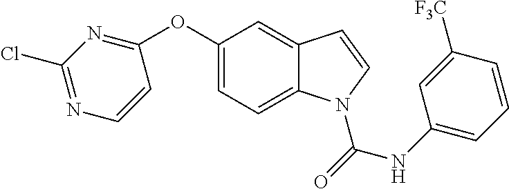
C1(OC2=NC(Cl)=NC=C2)=CC=C2C(=C1)C=CN2C(=O)NC1=CC=CC([F3C])=C1
